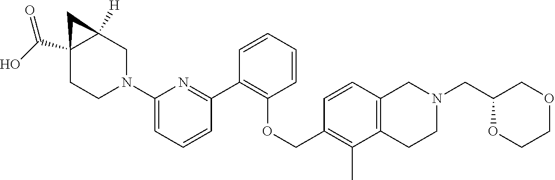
C1CN(C2=CC=CC(C3=C(OCC4=C(C)C5=C(C=C4)CN(CC4OCCOC4)CC5)C=CC=C3)=N2)CC2([H])CC12C(O)=O
